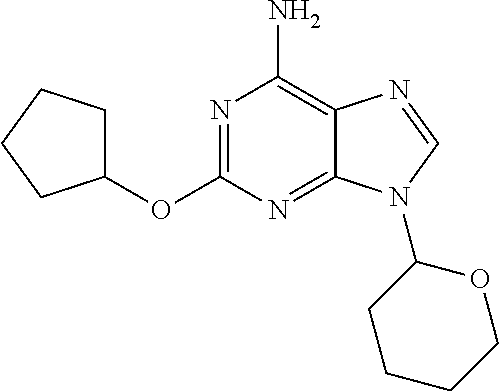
N1=C(OC2CCCC2)N=C2C(=C1N)N=CN2C1OCCCC1
